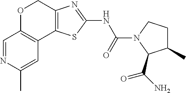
C1=NC(C)=CC2=C1OCC1=C2SC(NC(=O)N2C(C(N)=O)C(C)CC2)=N1
